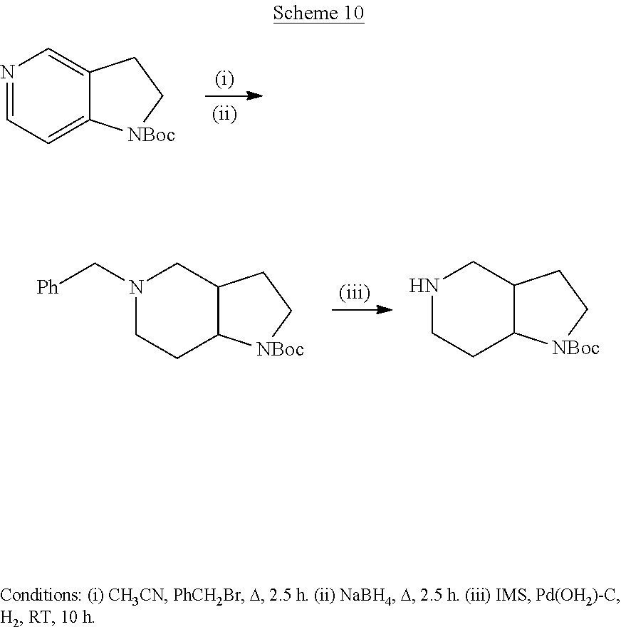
N1=CC=C2C(=C1)CC[NBoc]2.N1(C[Ph])CCC2C(C1)CC[NBoc]2.N1CCC2C(C1)CC[NBoc]2
